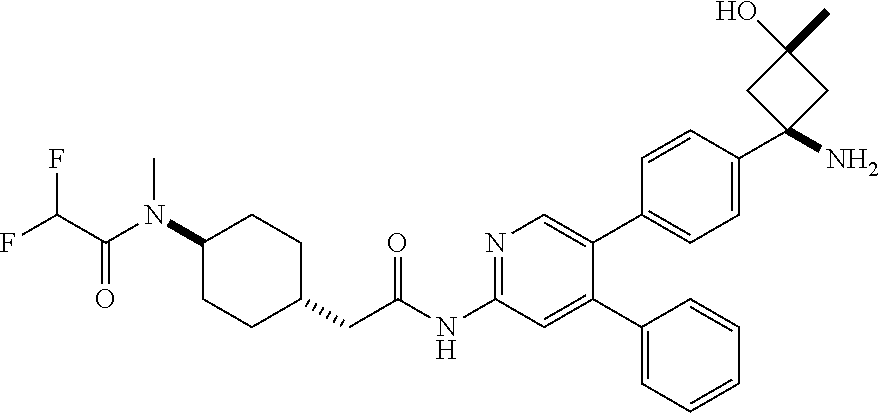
C1(N(C(=O)C(F)F)C)CCC(CC(NC2=NC=C(C3=CC=C(C4(N)CC(O)(C)C4)C=C3)C(C3=CC=CC=C3)=C2)=O)CC1
